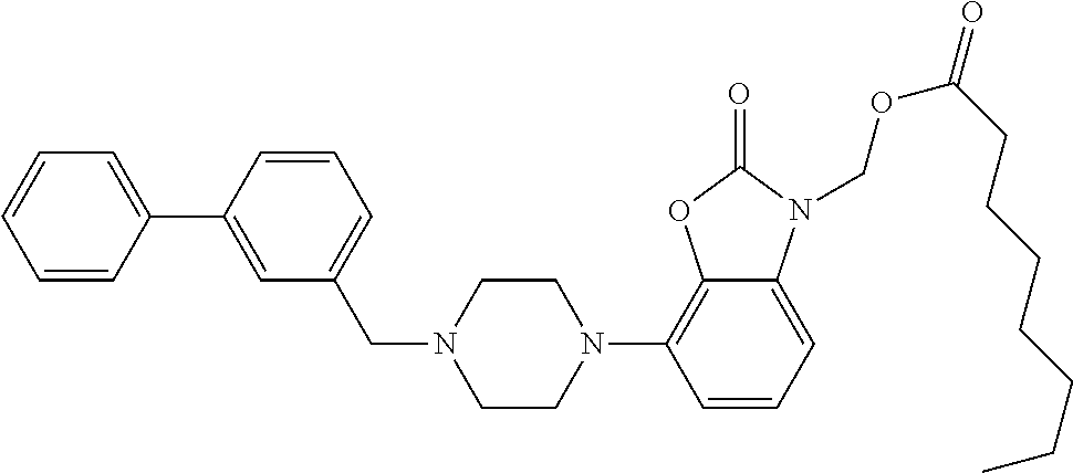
C12=CC=CC(N3CCN(CC4=CC=CC(C5=CC=CC=C5)=C4)CC3)=C1OC(=O)N2COC(=O)CCCCCCC
